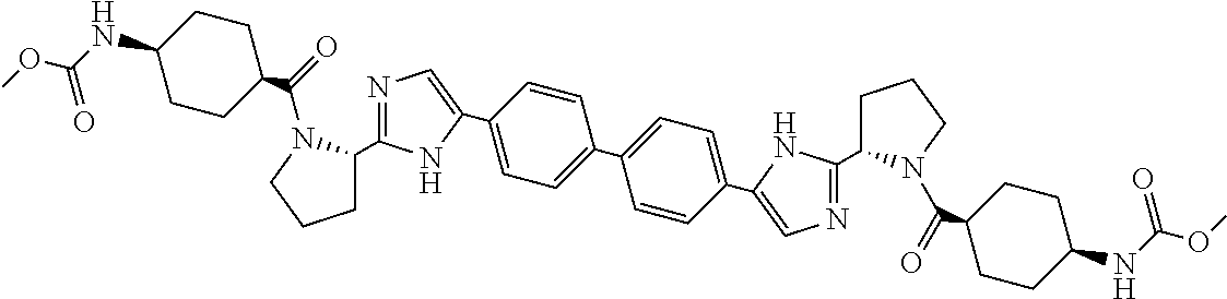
N1=C(C2CCCN2C(=O)C2CCC(NC(OC)=O)CC2)NC(C2=CC=C(C3=CC=C(C4=CN=C(C5CCCN5C(=O)C5CCC(NC(=O)OC)CC5)N4)C=C3)C=C2)=C1
